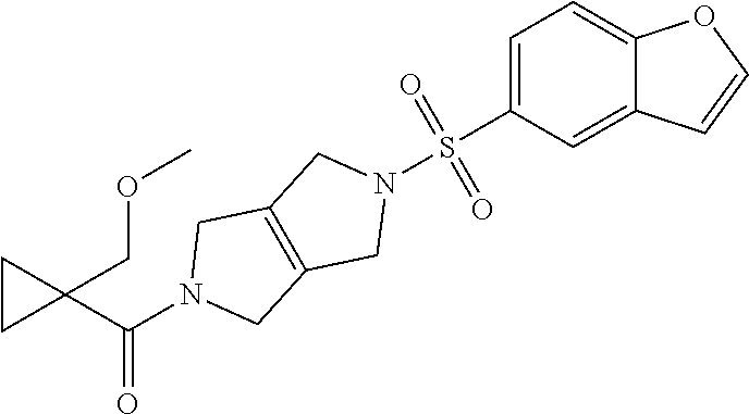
C1(C(N2CC3=C(C2)CN(S(C2=CC=C4C(=C2)C=CO4)(=O)=O)C3)=O)(COC)CC1
